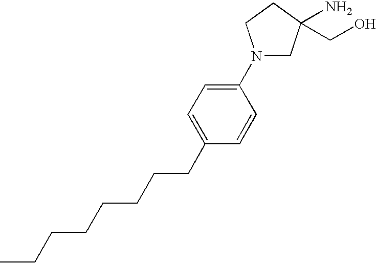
C1(N2CC(N)(CO)CC2)=CC=C(CCCCCCCC)C=C1
